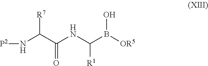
N(C(C(NC(B([OR5])O)[R1])=O)[R7])[P2]
